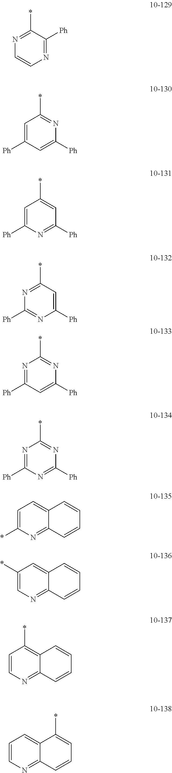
N1=C(*)C([Ph])=NC=C1.C1=C([Ph])C=C([Ph])N=C1*.C1=C([Ph])N=C([Ph])C=C1*.N1=C(*)C=C([Ph])N=C1[Ph].N1=C([Ph])C=C([Ph])N=C1*.N1=C([Ph])N=C([Ph])N=C1*.C1=C(*)N=C2C(=C1)C=CC=C2.C1(*)=CN=C2C(=C1)C=CC=C2.C1=CN=C2C(=C1*)C=CC=C2.C1=CN=C2C(=C1)C(*)=CC=C2
